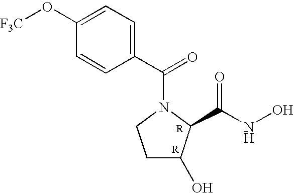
C1(O[F3C])=CC=C(C(=O)N2CCC(O)C2C(NO)=O)C=C1.[R]
